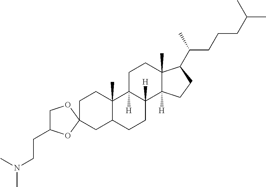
C1CC2(C)C(CC13OC(CCN(C)C)CO3)CCC1([H])C2([H])CCC2(C)C1([H])CCC2C(CCCC(C)C)C
